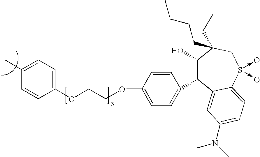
O(CCOC1=CC=C(C)C=C1)C1=CC=C(C2C(O)C(CCCC)(CC)CS(->O)(->O)C3=CC=C(N(C)C)C=C23)C=C1
